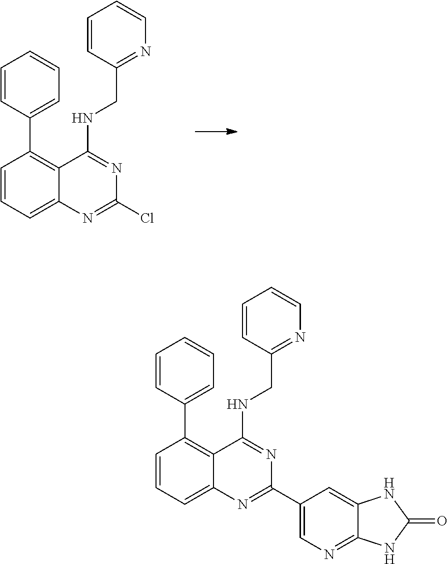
C1=CC=C2C(=C1C1=CC=CC=C1)C(NCC1=NC=CC=C1)=NC(Cl)=N2.C1=CC=C2C(=C1C1=CC=CC=C1)C(NCC1=NC=CC=C1)=NC(C1=CN=C3C(=C1)NC(=O)N3)=N2
